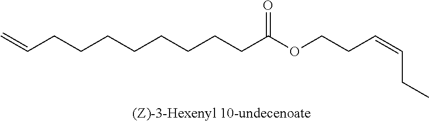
C(CCCCCCCC(OCCC=CCC)=O)C=C
